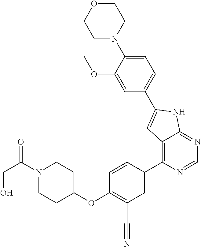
C1(C2=CC3=C(C4=CC(C#N)=C(OC5CCN(C(CO)=O)CC5)C=C4)N=CN=C3N2)=CC=C(N2CCOCC2)C(OC)=C1
